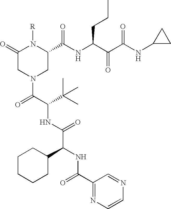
N1([R])C(=O)CN(C(C(C(C)(C)C)NC(C(NC(C2=NC=CN=C2)=O)C2CCCCC2)=O)=O)CC1C(NC(CCC)C(=O)C(=O)NC1CC1)=O
